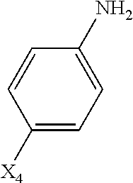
C1([X4])=CC=C(N)C=C1
